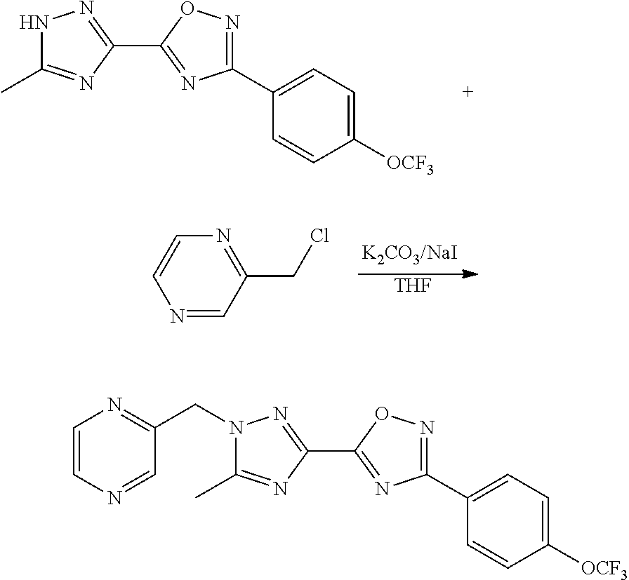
N1C(C)=NC(C2=NC(C3=CC=C([OCF3])C=C3)=NO2)=N1.[THF].N1=CC(CCl)=NC=C1.N1(CC2=NC=CN=C2)C(C)=NC(C2=NC(C3=CC=C([OCF3])C=C3)=NO2)=N1
